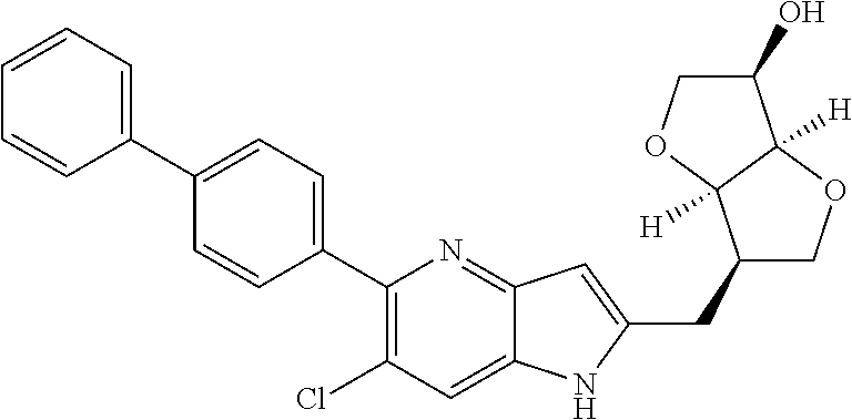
C1(C2=CC=C(C3=CC=CC=C3)C=C2)=C(Cl)C=C2C(=N1)C=C(CC1COC3([H])C1([H])OCC3O)N2
